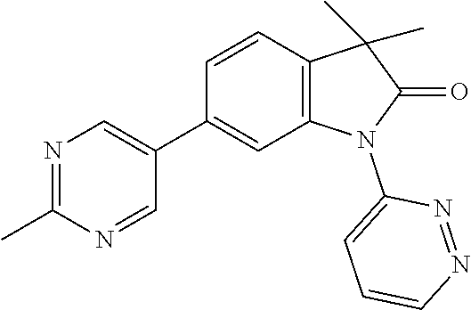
C1(C2=CN=C(C)N=C2)=CC2=C(C=C1)C(C)(C)C(=O)N2C1=CC=CN=N1
